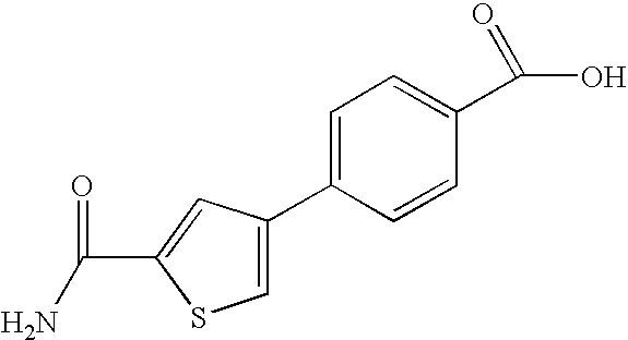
C1=C(C2=CSC(C(N)=O)=C2)C=CC(C(O)=O)=C1
